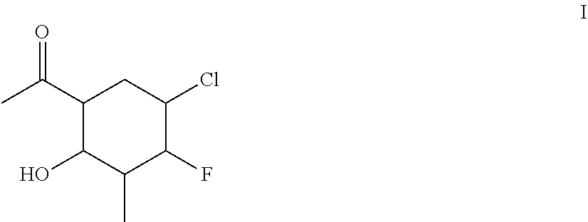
CC(C1C(O)C(C)C(F)C(Cl)C1)=O
